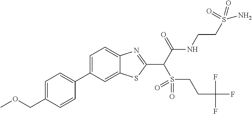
C1=C(C2=CC=C(COC)C=C2)C=C2C(=C1)N=C(C(C(NCCS(N)(=O)=O)=O)S(=O)(=O)CCC(F)(F)F)S2
